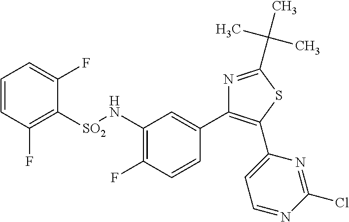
C1(N[SO2]C2=C(F)C=CC=C2F)=C(F)C=CC(C2=C(C3=CC=NC(Cl)=N3)SC(C(C)(C)C)=N2)=C1
